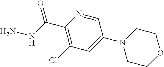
C(C1=C(Cl)C=C(N2CCOCC2)C=N1)(NN)=O
